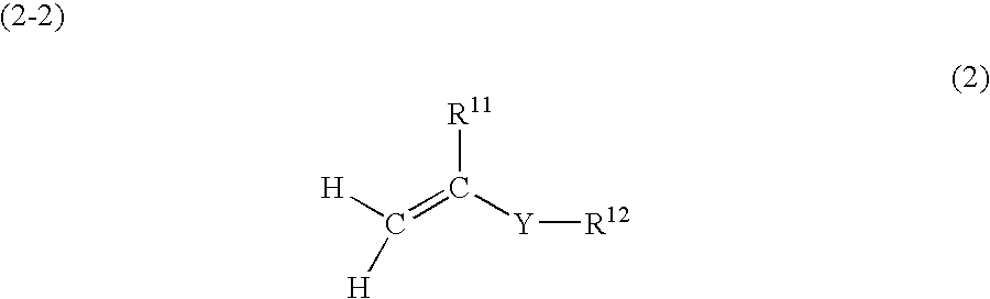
[H]C(=C([Y][R12])[R11])[H]
